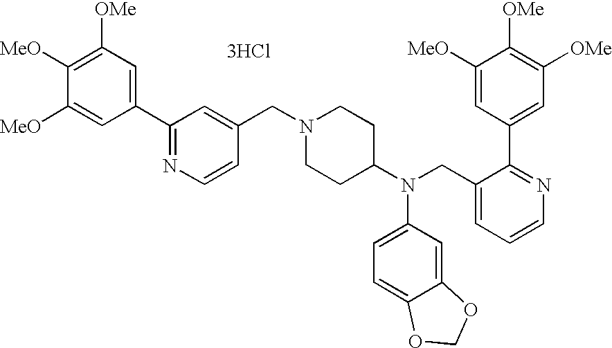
[3HCl].C1(C2=NC=CC(CN3CCC(N(CC4=CC=CN=C4C4=CC([OMe])=C([OMe])C([MeO])=C4)C4=CC=C5C(=C4)OCO5)CC3)=C2)=CC([OMe])=C([MeO])C([MeO])=C1
